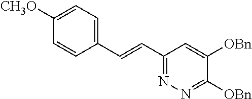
C1([CH3O])=CC=C(C=CC2=NN=C([OBn])C([OBn])=C2)C=C1
